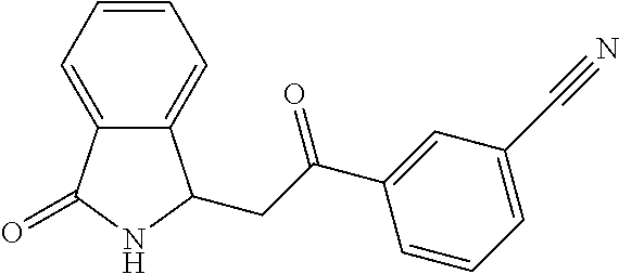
C1=CC=C2C(=C1)C(CC(C1=CC(C#N)=CC=C1)=O)NC2=O
